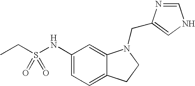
C1(NS(CC)(=O)=O)=CC=C2C(=C1)N(CC1=CNC=N1)CC2
